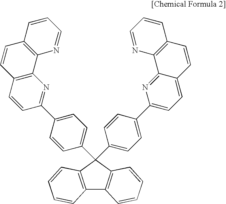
C12=C(C(C3=CC=C(C4=NC5=C(C=C4)C=CC4=C5N=CC=C4)C=C3)(C3=CC=C(C4=CC=C5C(=N4)C4=C(C=C5)C=CC=N4)C=C3)C3=C1C=CC=C3)C=CC=C2
